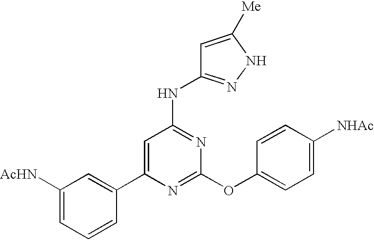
C1=C(C2=CC([AcHN])=CC=C2)N=C(OC2=CC=C([NHAc])C=C2)N=C1NC1=NNC([Me])=C1
